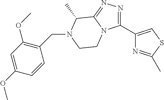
C1(CN2C(C)C3=NN=C(C4=CSC(C)=N4)N3CC2)=C(OC)C=C(OC)C=C1
